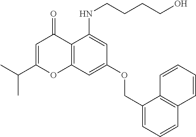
C1=C(C(C)C)OC2=C(C1=O)C(NCCCCO)=CC(OCC1=CC=CC3=C1C=CC=C3)=C2
